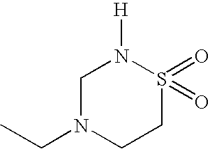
C1CS(=O)(=O)N([H])CN1CC
